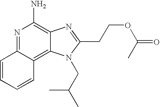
N1=C2C(=C3C(=C1N)N=C(CCOC(=O)C)N3CC(C)C)C=CC=C2
